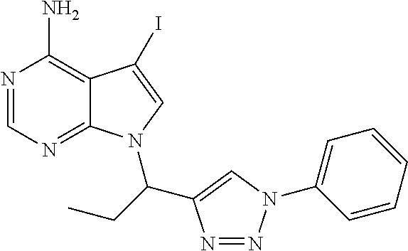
C12=C(N)N=CN=C1N(C(CC)C1=CN(C3=CC=CC=C3)N=N1)C=C2I
